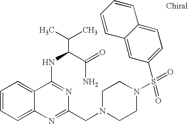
C1=CC=C2C(=C1)C(NC(C(N)=O)C(C)C)=NC(CN1CCN(S(=O)(=O)C3=CC=C4C(=C3)C=CC=C4)CC1)=N2
